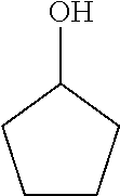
C1CCC(O)C1
